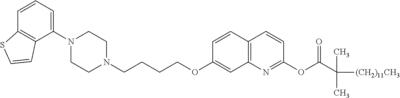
C1(N2CCN(CCCCOC3=CC4=C(C=C3)C=CC(OC(C([(CH2)11CH3])(C)C)=O)=N4)CC2)=CC=CC2=C1C=CS2
